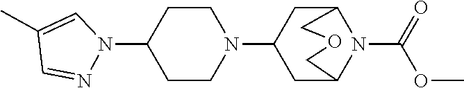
C1(N2C=C(C)C=N2)CCN(C2CC3N(C(=O)OC)C(C2)COC3)CC1
